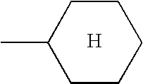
C1CC(C)CCC1.[H]
